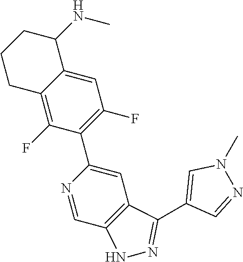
C1=C2C(=C(F)C(C3=CC4=C(C=N3)NN=C4C3=CN(C)N=C3)=C1F)CCCC2NC
